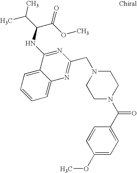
C1=C2C(=CC=C1)C(NC(C(C)C)C(OC)=O)=NC(CN1CCN(C(C3=CC=C(OC)C=C3)=O)CC1)=N2
